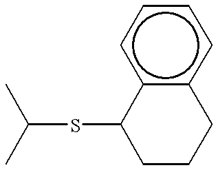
C(SC1CCCc2c1cccc2)(C)C
